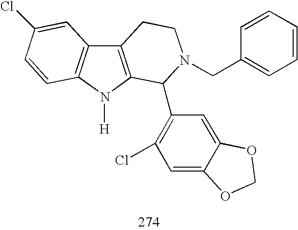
C12=C(N([H])C3=C1C=C(Cl)C=C3)C(C1=C(Cl)C=C3C(=C1)OCO3)N(CC1=CC=CC=C1)CC2
